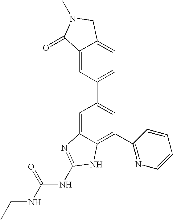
C1=C2C(=C(C3=NC=CC=C3)C=C1C1=CC=C3C(=C1)C(=O)N(C)C3)NC(NC(NCC)=O)=N2
